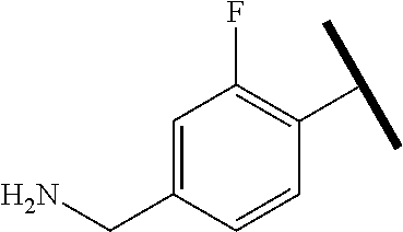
C1=C(CN)C=CC(C(C)C)=C1F
